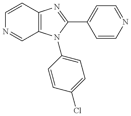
C12=C(N(C3=CC=C(Cl)C=C3)C(C3=CC=NC=C3)=N1)C=NC=C2
